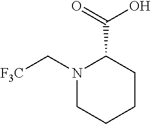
N1(C[F3C])CCCCC1C(=O)O
